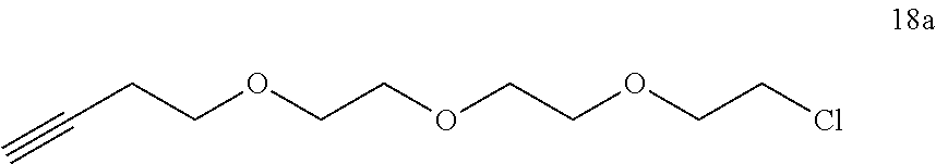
C(CCOCCOCCOCCCl)#C
